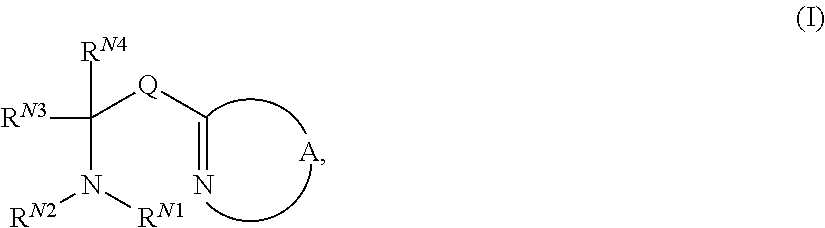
C(N([RN1])[RN2])([Q]C=N)([RN3])[RN4].[A]
